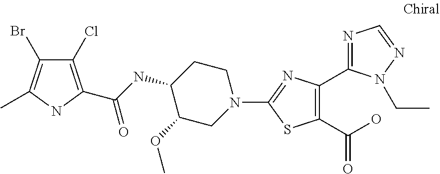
C1CC(NC(=O)C2=C(Cl)C(Br)=C(C)N2)C(OC)CN1C1=NC(C2=NC=NN2CC)=C(C(O)=O)S1
